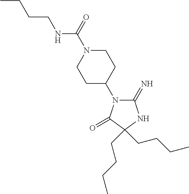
C1C(N2C(=N)NC(CCCC)(CCCC)C2=O)CCN(C(=O)NCCCC)C1
